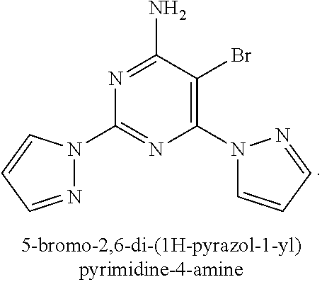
C1(N2C=CC=N2)=C(Br)C(N)=NC(N2N=CC=C2)=N1
